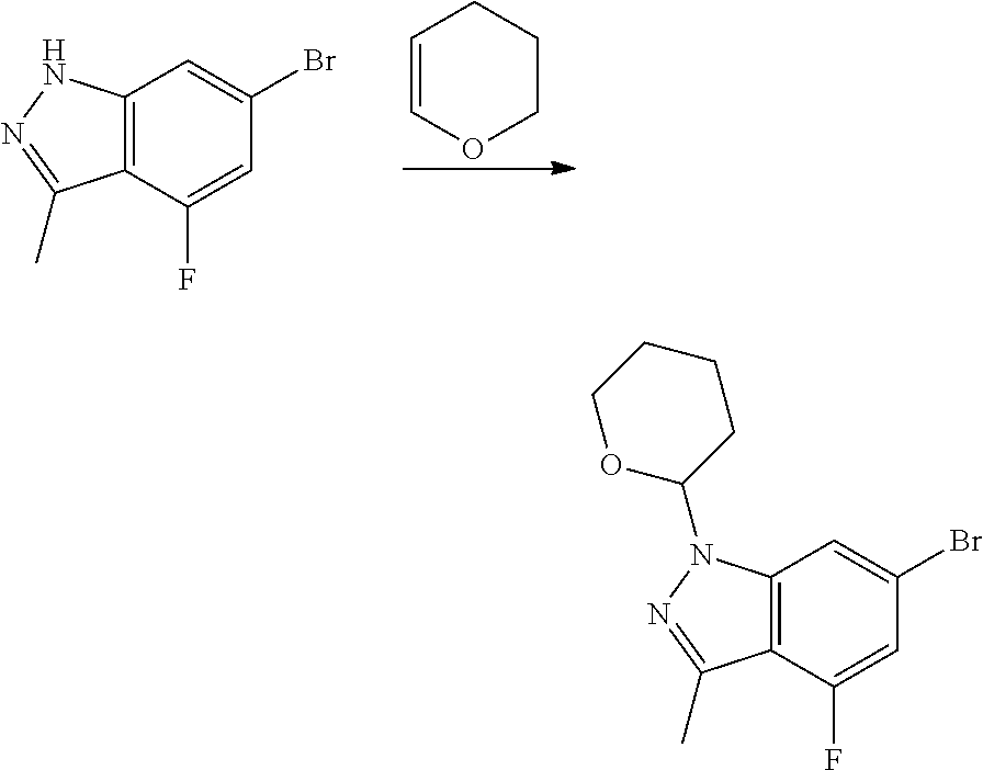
C12=C(C(F)=CC(Br)=C1)C(C)=NN2.C1=COCCC1.C12=C(C(F)=CC(Br)=C1)C(C)=NN2C1CCCCO1
